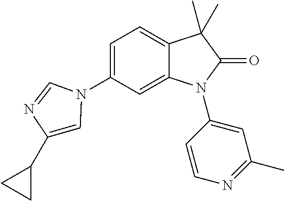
C12=CC(N3C=NC(C4CC4)=C3)=CC=C1C(C)(C)C(=O)N2C1=CC(C)=NC=C1
